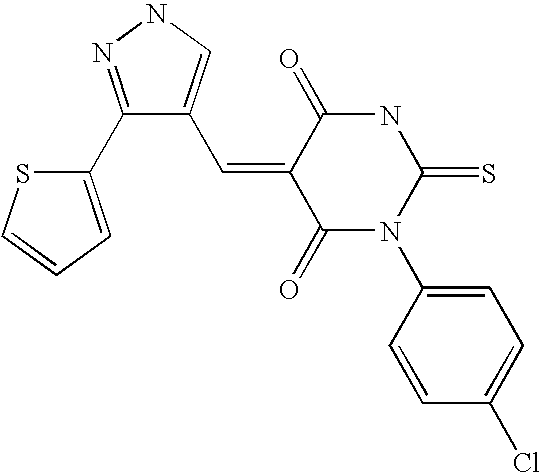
C1(C2=CC=CS2)=NNC=C1C=C1C(=O)N(C2=CC=C(Cl)C=C2)C(=S)NC1=O
